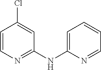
C1=CN=C(NC2=CC=CC=N2)C=C1Cl
